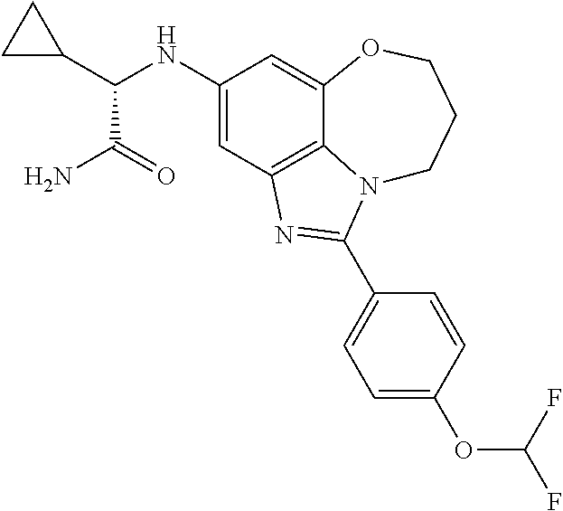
C1(NC(C2CC2)C(N)=O)=CC2=C3C(=C1)OCCCN3C(C1=CC=C(OC(F)F)C=C1)=N2
